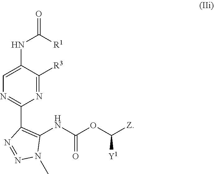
N1=C([R3])C(NC(=O)[R1])=CN=C1C1=C(NC(OC([Z])[Y1])=O)N(C)N=N1
